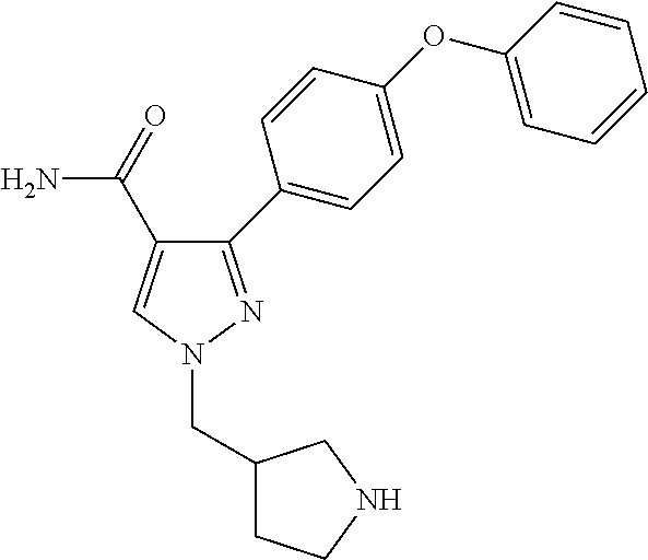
N1(CC2CCNC2)N=C(C2=CC=C(OC3=CC=CC=C3)C=C2)C(C(N)=O)=C1
